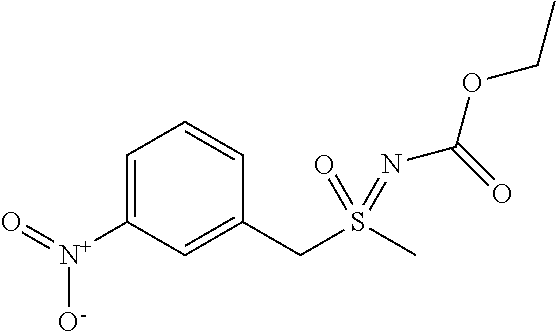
C1=C([N+](=O)[O-])C=C(CS(C)(=O)=NC(OCC)=O)C=C1
